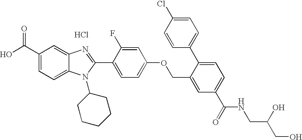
OC(C1=CC=C2C(=C1)N=C(C1=CC=C(OCC3=CC(C(=O)NCC(CO)O)=CC=C3C3=CC=C(Cl)C=C3)C=C1F)N2C1CCCCC1)=O.Cl
